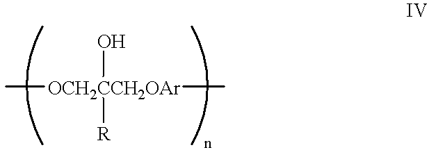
C[OCH2CCH2OAr](O)([R])C
